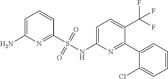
C1=C(NS(C2=NC(N)=CC=C2)(=O)=O)N=C(C2=CC=CC=C2Cl)C(C(F)(F)F)=C1
